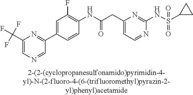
N1=CC=C(CC(NC2=C(F)C=C(C3=NC(C(F)(F)F)=CN=C3)C=C2)=O)N=C1NS(=O)(=O)C1CC1
